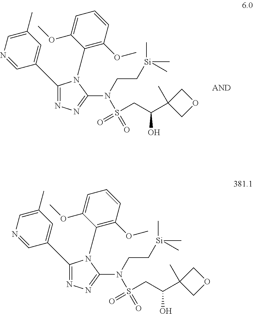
N1=C(C2=CC(C)=CN=C2)N(C2=C(OC)C=CC=C2OC)C(N(S(=O)(CC(C2(C)COC2)O)=O)CC[Si](C)(C)C)=N1.N1=C(C2=CC(C)=CN=C2)N(C2=C(OC)C=CC=C2OC)C(N(S(=O)(CC(C2(C)COC2)O)=O)CC[Si](C)(C)C)=N1
